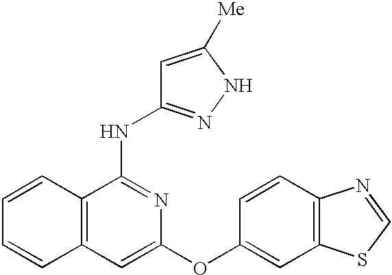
C12=C(C(NC3=NNC([Me])=C3)=NC(OC3=CC4=C(C=C3)N=CS4)=C1)C=CC=C2
